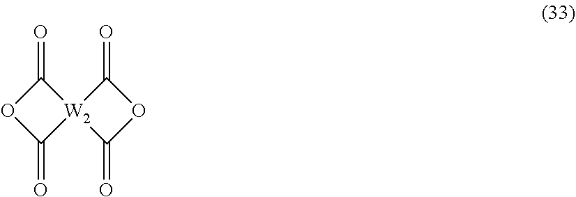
[W2]12(C(=O)OC1=O)C(=O)OC2=O
